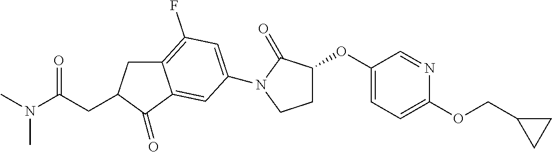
C12=C(F)C=C(N3C(=O)C(OC4=CC=C(OCC5CC5)N=C4)CC3)C=C1C(=O)C(CC(N(C)C)=O)C2
